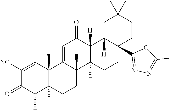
C1([NC])=CC2(C)C([H])(C(C)C1=O)CCC1(C)C2=CC(=O)C2([H])C1(C)CCC1(C3=NN=C(C)O3)C2([H])CC(C)(C)CC1
